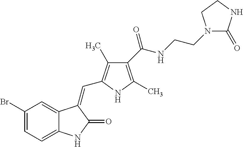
C1(Br)=CC=C2C(=C1)C(=CC1=C(C)C(C(NCCN3C(=O)NCC3)=O)=C(C)N1)C(=O)N2
